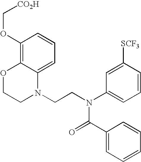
C1=C2C(=C(OC[CO2H])C=C1)OCCN2CCN(C1=CC=CC([SCF3])=C1)C(=O)C1=CC=CC=C1
